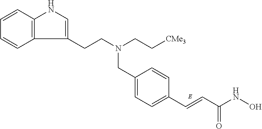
C1=C(CN(CCC2=CNC3=C2C=CC=C3)CC[CMe3])C=CC(C=CC(NO)=O)=C1
